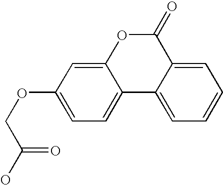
C1=C(OCC(=O)O)C=C2C(=C1)C1=CC=CC=C1C(=O)O2
